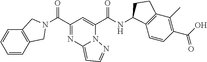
C(C1=NC2=CC=NN2C(C(NC2C3=C(C(C)=C(C(O)=O)C=C3)CC2)=O)=C1)(=O)N1CC2=C(C=CC=C2)C1
